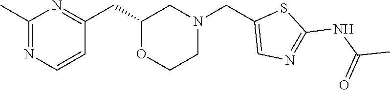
C1(C)=NC=CC(CC2OCCN(CC3=CN=C(NC(C)=O)S3)C2)=N1
